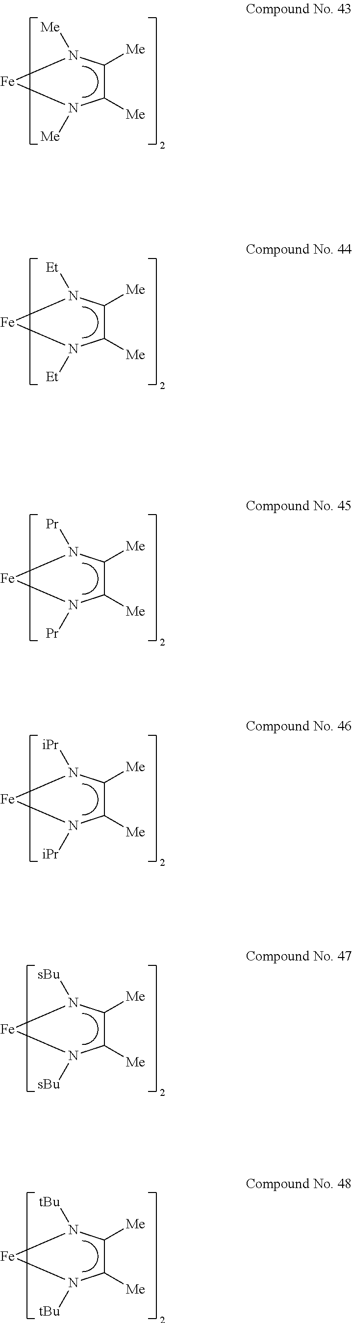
C1([Me])C([Me])N([Me])[Fe]N1[Me].C1([Me])C([Me])N([Et])[Fe]N1[Et].C1([Me])C([Me])N([Pr])[Fe]N1[Pr].C1([Me])C([Me])N([iPr])[Fe]N1[iPr].C1([Me])C([Me])N([sBu])[Fe]N1[sBu].C1([Me])C([Me])N([tBu])[Fe]N1[tBu]
